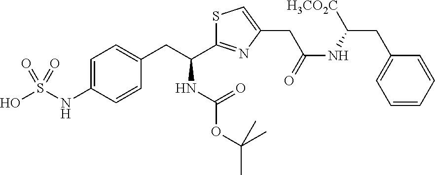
C1=C(NS(O)(=O)=O)C=CC(CC(C2=NC(CC(NC(CC3=CC=CC=C3)[H3CO2C])=O)=CS2)NC(=O)OC(C)(C)C)=C1
